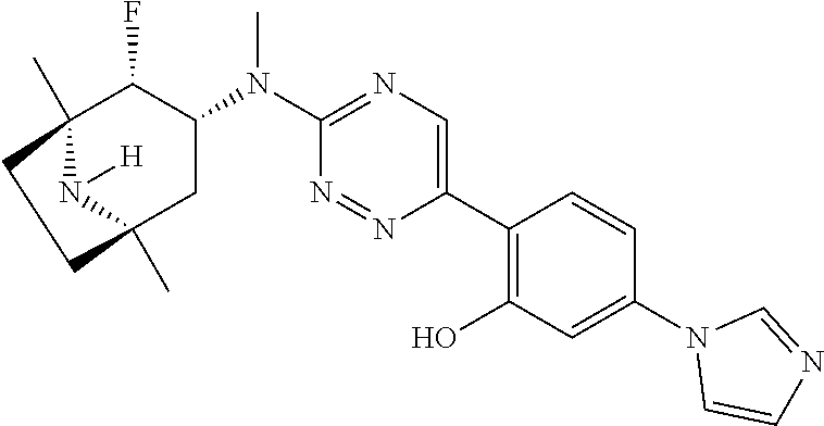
C12(C)N([H])C(C)(CC(N(C3=NC=C(C4=C(O)C=C(N5C=CN=C5)C=C4)N=N3)C)C1F)CC2
